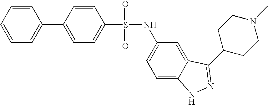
C1=C(NS(C2=CC=C(C3=CC=CC=C3)C=C2)(=O)=O)C=C2C(=C1)NN=C2C1CCN(C)CC1
